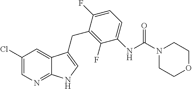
C1(Cl)=CN=C2C(=C1)C(CC1=C(F)C(NC(=O)N3CCOCC3)=CC=C1F)=CN2
